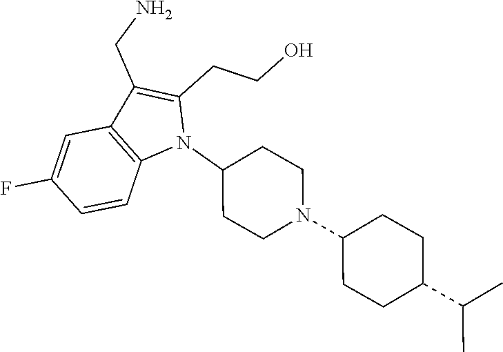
N1(C2CCN(C3CCC(C(C)C)CC3)CC2)C(CCO)=C(CN)C2=C1C=CC(F)=C2
